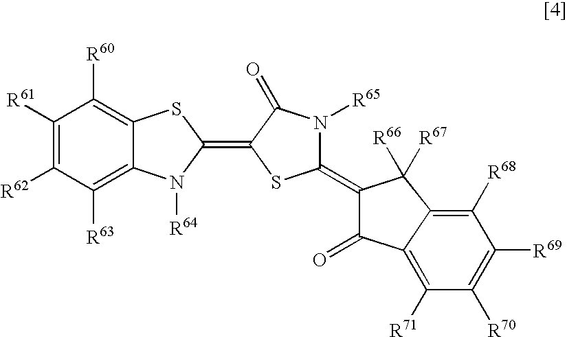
C1([R61])=C([R62])C([R63])=C2C(=C1[R60])SC(=C1C(=O)N([R65])C(=C3C(=O)C4=C([R71])C([R70])=C([R69])C([R68])=C4C3([R66])[R67])S1)N2[R64]
